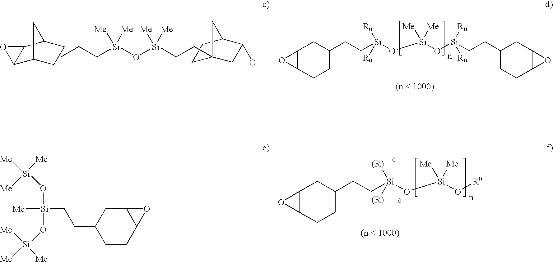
C12C(CCC(CC[Si](O[Si](O[Si](CCC3CCC4C(C3)O4)([R0])[R0])([Me])[Me])([R0])[R0])C1)O2.C12C3CCC(C1O2)C3.CCC[Si](O[Si](CCC12CCC(C3C1O3)C2)([Me])[Me])([Me])[Me].C12C(CCC(CC[Si](O[Si](O[R0])([Me])[Me])([(R)])[(R)])C1)O2.[Me][Si](O[Si]([Me])([Me])[Me])(O[Si]([Me])([Me])[Me])CCC1CCC2C(C1)O2
